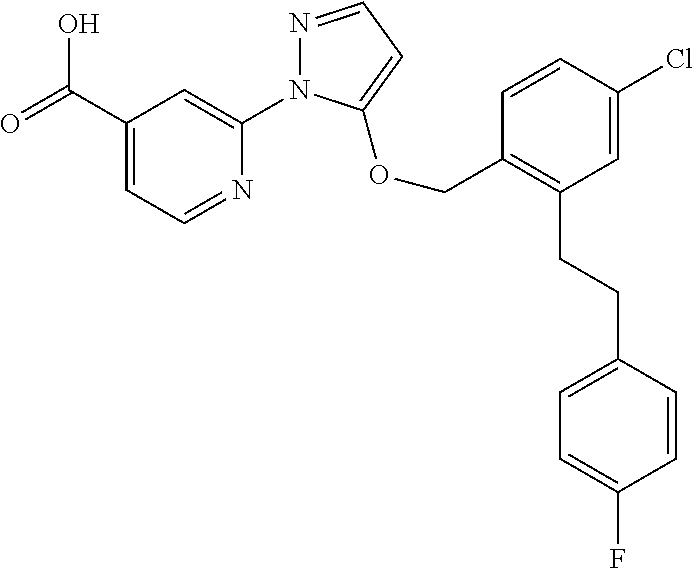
C(C1=CC=NC(N2N=CC=C2OCC2=C(CCC3=CC=C(F)C=C3)C=C(Cl)C=C2)=C1)(=O)O
